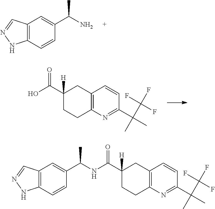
C12=C(C=CC(C(N)C)=C1)NN=C2.C12=C(N=C(C(C)(C)C(F)(F)F)C=C1)CCC(C(O)=O)([H])C2.C12=C(N=C(C(C)(C)C(F)(F)F)C=C1)CCC(C(NC(C1=CC3=C(C=C1)NN=C3)C)=O)([H])C2
